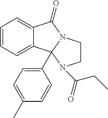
C1=CC=C2C(=C1)C1(C3=CC=C(C)C=C3)N(C2=O)CCN1C(=O)CC
